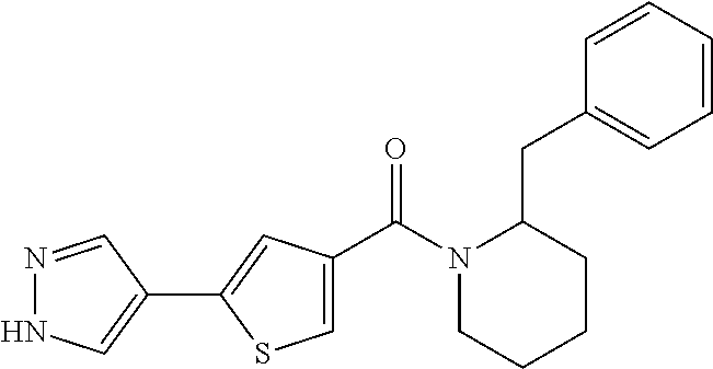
N1=CC(C2=CC(C(N3CCCCC3CC3=CC=CC=C3)=O)=CS2)=CN1
